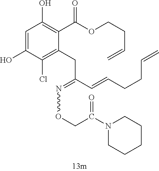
C1=C(O)C(Cl)=C(CC(C=CCCC=C)=NOCC(N2CCCCC2)=O)C(C(=O)OCCC=C)=C1O
